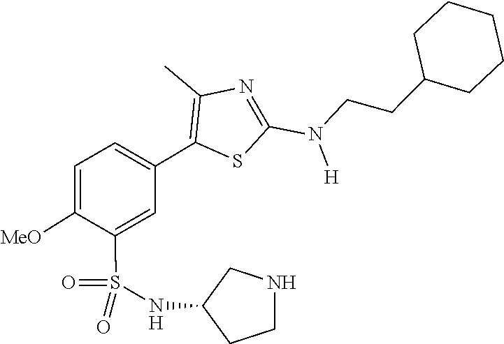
C1(CCN(C2=NC(C)=C(C3=CC=C([MeO])C(S(=O)(NC4CNCC4)=O)=C3)S2)[H])CCCCC1
